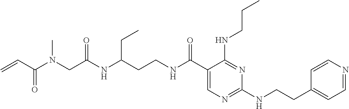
C(NC(C1=CN=C(NCCC2=CC=NC=C2)N=C1NCCC)=O)CC(CC)NC(=O)CN(C(=O)C=C)C
